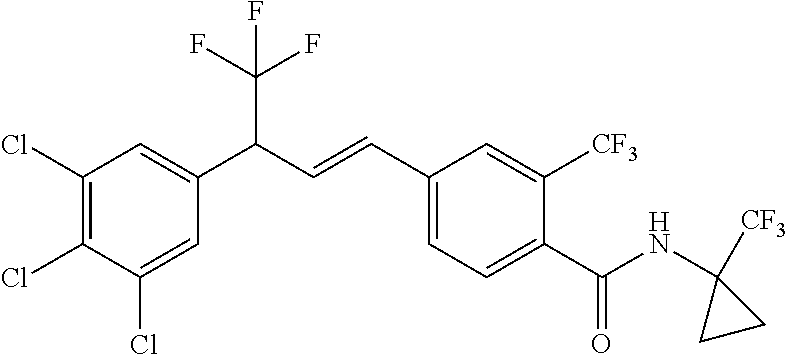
C1(Cl)=C(Cl)C(Cl)=CC(C(C=CC2=CC=C(C(=O)NC3([CF3])CC3)C([CF3])=C2)C(F)(F)F)=C1
